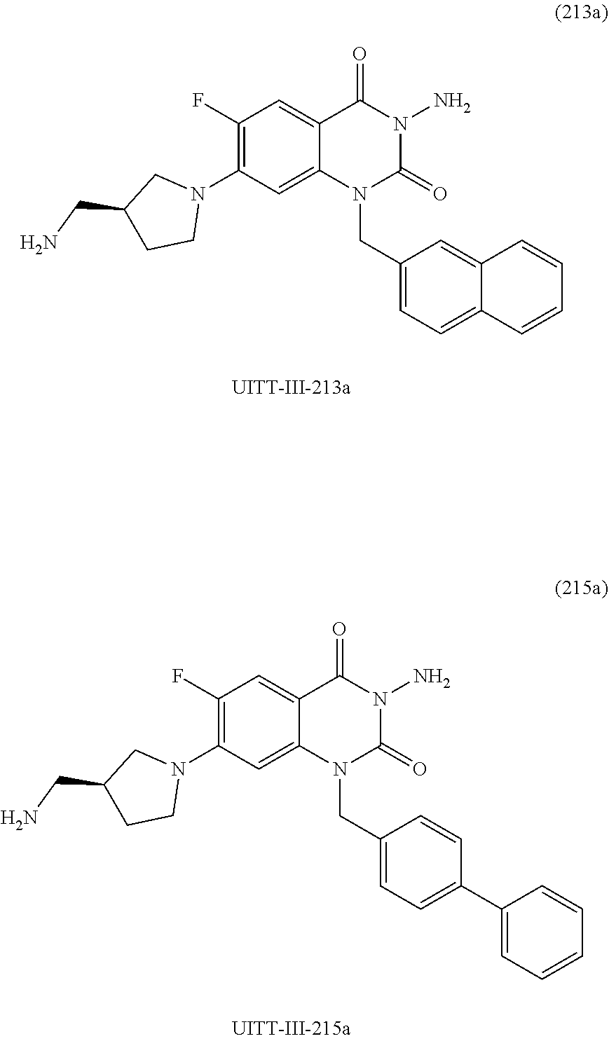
C1(F)=C(N2CC(CN)CC2)C=C2C(=C1)C(=O)N(N)C(=O)N2CC1=CC=C2C(=C1)C=CC=C2.C1(F)=C(N2CC(CN)CC2)C=C2C(=C1)C(=O)N(N)C(=O)N2CC1=CC=C(C2=CC=CC=C2)C=C1
